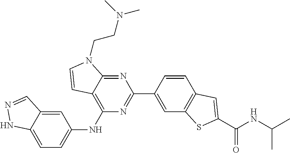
C1=CC(C2=NC(NC3=CC=C4C(=C3)C=NN4)=C3C(=N2)N(CCN(C)C)C=C3)=CC2=C1C=C(C(NC(C)C)=O)S2
